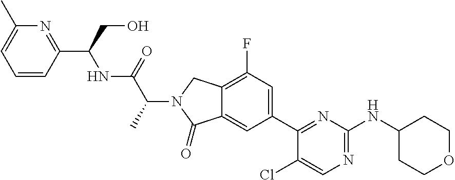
C1(Cl)=CN=C(NC2CCOCC2)N=C1C1=CC(F)=C2C(=C1)C(=O)N(C(C(=O)NC(C1=NC(C)=CC=C1)CO)C)C2
